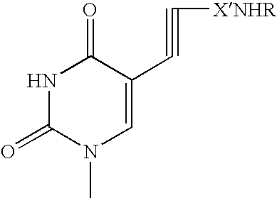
N1C(=O)N(C)C=C(C#C[XNHR])C1=O
